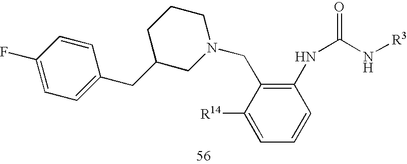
C1(F)=CC=C(CC2CN(CC3=C(NC(=O)N[R3])C=CC=C3[R14])CCC2)C=C1
